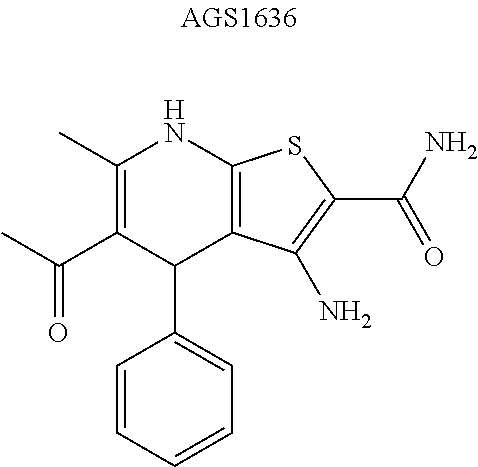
C1(C(C)=O)=C(C)NC2=C(C1C1=CC=CC=C1)C(N)=C(C(N)=O)S2
